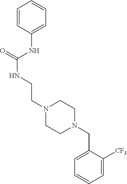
C1=CC(NC(NCCN2CCN(CC3=CC=CC=C3[CF3])CC2)=O)=CC=C1
